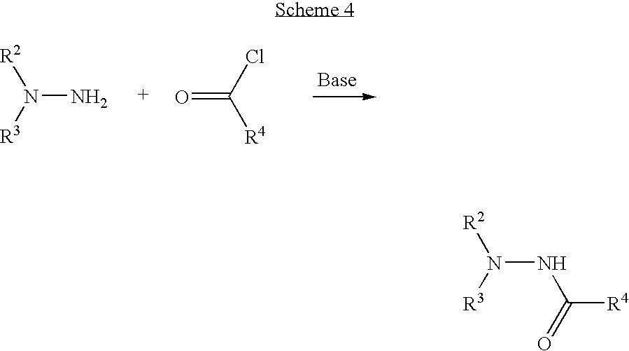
N(N)([R2])[R3].O=C([R4])Cl.N(N([R2])[R3])C(=O)[R4]
